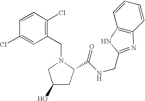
C1=CC(Cl)=CC(CN2CC(O)CC2C(NCC2=NC3=C(C=CC=C3)N2)=O)=C1Cl
